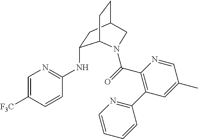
[F3C]C1=CN=C(NC2CC3CCC2N(C(=O)C2=C(C4=NC=CC=C4)C=C(C)C=N2)C3)C=C1
